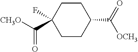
C1CC(C([CH3O])=O)(F)CCC1C(=O)[OCH3]
